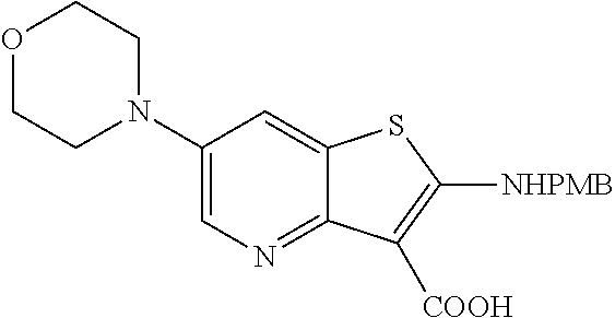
C1(N2CCOCC2)=CN=C2C(=C1)SC([NHPMB])=C2[COOH]
